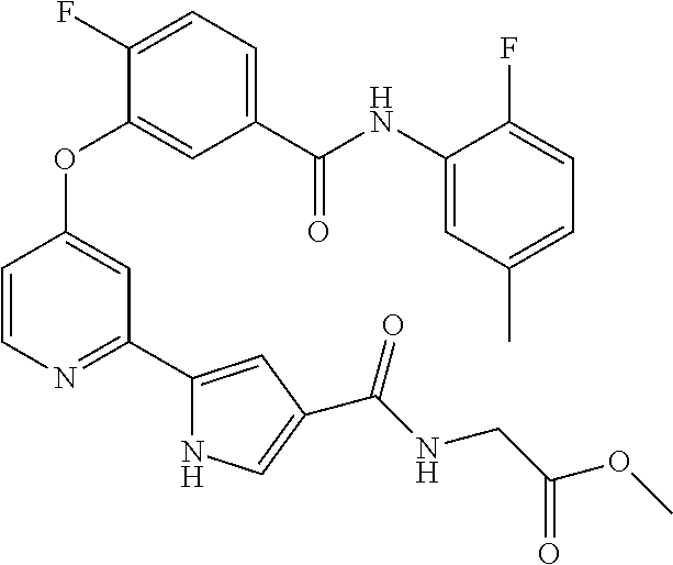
C1=CN=C(C2=CC(C(=O)NCC(=O)OC)=CN2)C=C1OC1=CC(C(NC2=CC(C)=CC=C2F)=O)=CC=C1F
